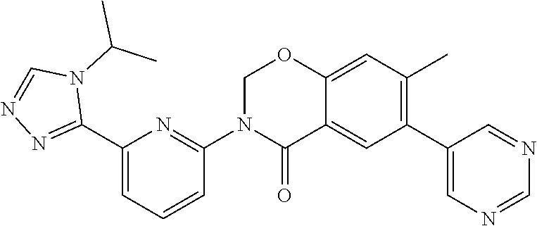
C12=CC(C)=C(C3=CN=CN=C3)C=C1C(=O)N(C1=NC(C3=NN=CN3C(C)C)=CC=C1)CO2
